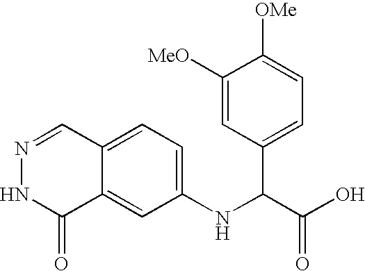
C1(NC(C2=CC=C([OMe])C([MeO])=C2)C(=O)O)=CC=C2C(=C1)C(=O)NN=C2
